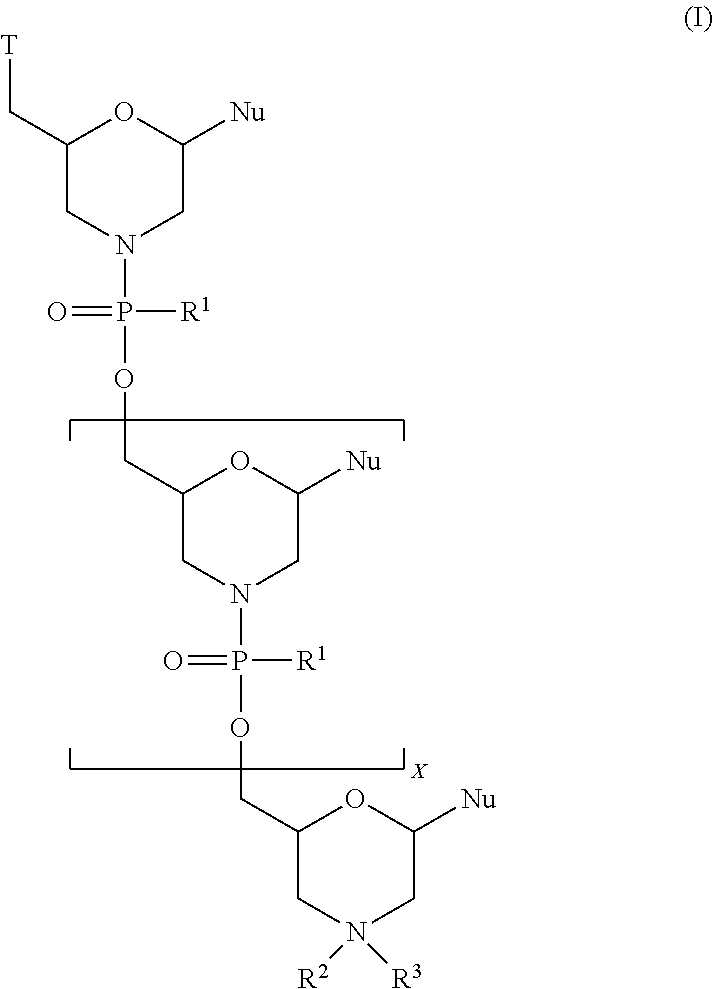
C1(C[T])CN(P(OCC2CN(P(OCC3CN([R3])([R2])CC([Nu])O3)(=O)[R1])CC([Nu])O2)(=O)[R1])CC([Nu])O1
